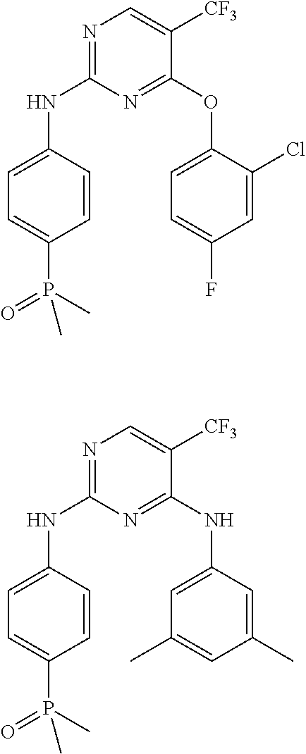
N1=C(NC2=CC=C(P(C)(=O)C)C=C2)N=C(OC2=CC=C(F)C=C2Cl)C([CF3])=C1.N1=C(NC2=CC=C(P(C)(=O)C)C=C2)N=C(NC2=CC(C)=CC(C)=C2)C([CF3])=C1
